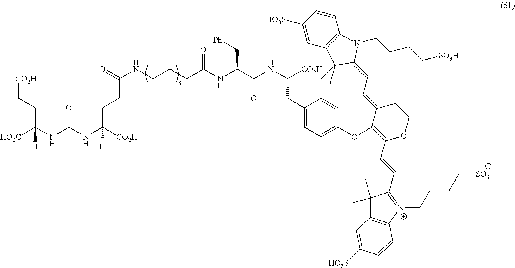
[HO2C]C(NC(NC([CO2H])([H])CCC(NCCCC(NC(C(NC([CO2H])CC1=CC=C(OC2=C(C=CC3=[N+](CCCC[SO3])C4=C(C3(C)C)C=C([HO3S])C=C4)OCCC2=CC=C2N(CCCC[SO3H])C3=C(C2(C)C)C=C([HO3S])C=C3)C=C1)=O)C[Ph])=O)=O)=O)([H])CC[CO2H]
